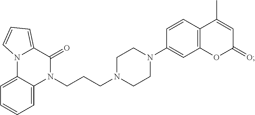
C1=CC=C2C(=C1)N1C(=CC=C1)C(=O)N2CCCN1CCN(C2=CC3=C(C=C2)C(C)=CC(=O)O3)CC1
